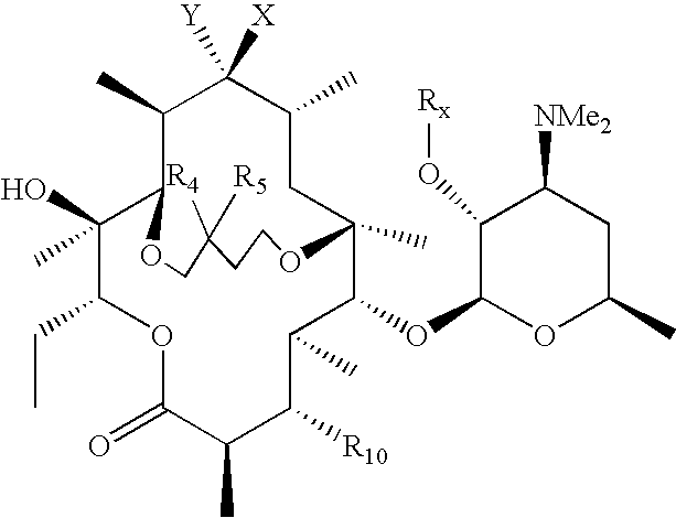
C1(O)(C)C(CC)OC(=O)C(C)C([R10])C(C)C(OC2OC(C)CC([NMe2])C2O[Rx])C2(C)CC(C)C([X])([Y])C(C)C1OCC([R4])([R5])CCO2
